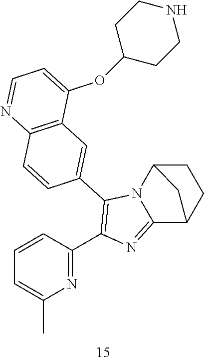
C1=CC(C2=C(C3=CC4=C(C=C3)N=CC=C4OC3CCNCC3)N3C(=N2)C2CCC3C2)=NC(C)=C1
